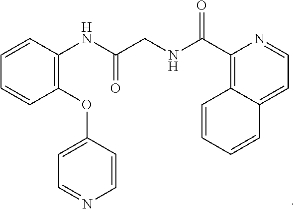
C1(OC2=CC=NC=C2)=C(NC(CNC(C2=C3C(=CC=N2)C=CC=C3)=O)=O)C=CC=C1
